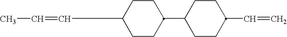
C1C(C2CCC(C=CC)CC2)CCC(C=C)C1
